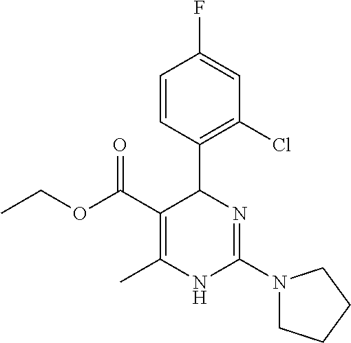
C1=CC(C2C(C(OCC)=O)=C(C)NC(N3CCCC3)=N2)=C(Cl)C=C1F
